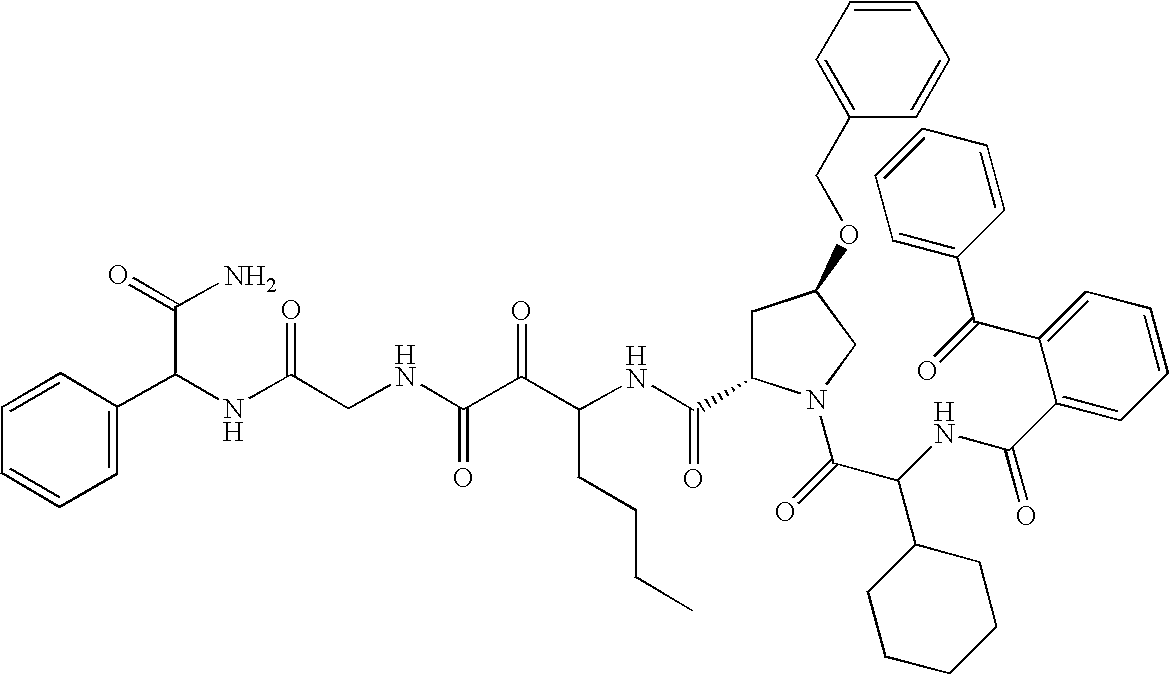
C(NC(C(=O)N1CC(OCC2=CC=CC=C2)CC1C(NC(C(C(NCC(NC(C(N)=O)C1=CC=CC=C1)=O)=O)=O)CCCC)=O)C1CCCCC1)(=O)C1=CC=CC=C1C(=O)C1=CC=CC=C1
